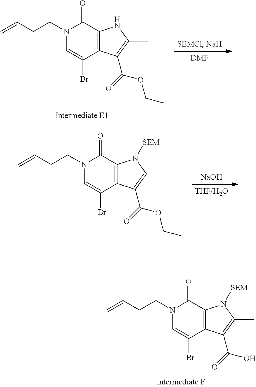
C1(=O)N(CCC=C)C=C(Br)C2=C1NC(C)=C2C(=O)OCC.[DMF].C1(=O)N(CCC=C)C=C(Br)C2=C1N([SEM])C(C)=C2C(=O)OCC.[THF/H2O].[NaOH].C1(=O)N(CCC=C)C=C(Br)C2=C1N([SEM])C(C)=C2C(=O)O
